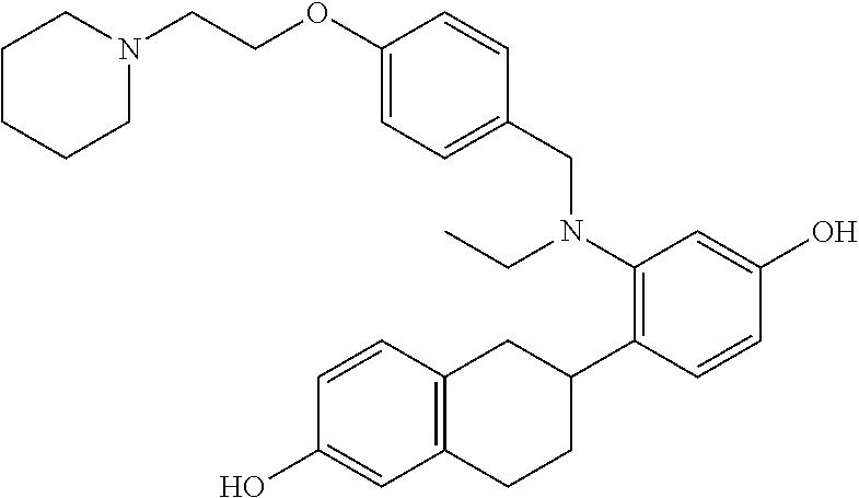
C(COC1=CC=C(CN(C2=C(C3CC4=C(CC3)C=C(O)C=C4)C=CC(O)=C2)CC)C=C1)N1CCCCC1
